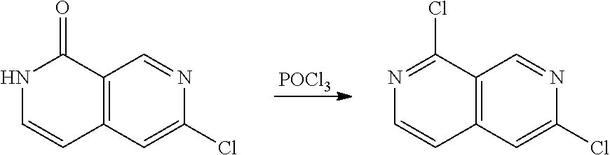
[POCl3].C12=C(C=C(Cl)N=C1)C=CNC2=O.C12=C(C=C(Cl)N=C1)C=CN=C2Cl
